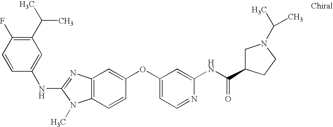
C1(C(C)C)=C(F)C=CC(NC2=NC3=C(N2C)C=CC(OC2=CC=NC(NC(C4CN(C(C)C)CC4)=O)=C2)=C3)=C1
